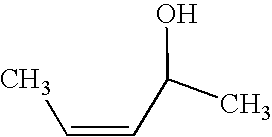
C(=CC(C)O)C
